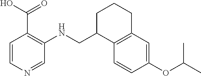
C1=CN=CC(NCC2C3=C(CCC2)C=C(OC(C)C)C=C3)=C1C(O)=O
